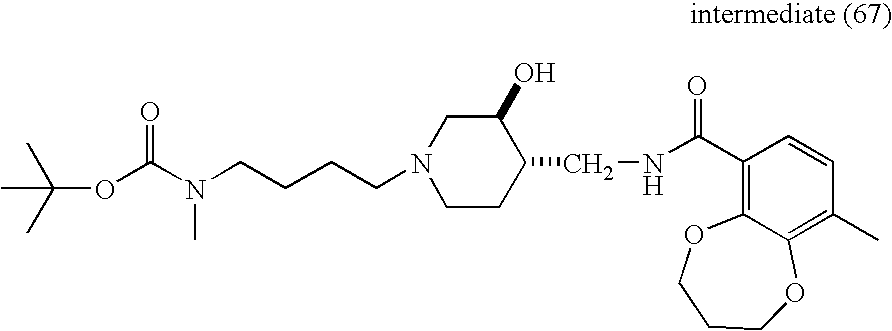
C(OC(N(C)CCCCN1CCC(CNC(C2=C3C(=C(C)C=C2)OCCCO3)=O)C(O)C1)=O)(C)(C)C
